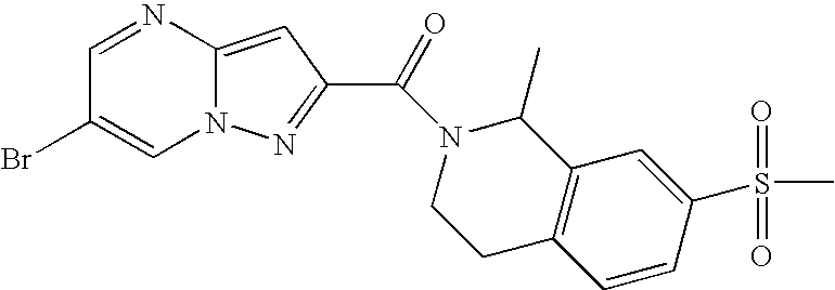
N1=CC(Br)=CN2C1=CC(C(=O)N1CCC3=C(C1C)C=C(S(C)(=O)=O)C=C3)=N2
